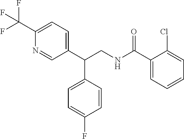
C1(C(CNC(C2=CC=CC=C2Cl)=O)C2=CC=C(F)C=C2)=CC=C(C(F)(F)F)N=C1
